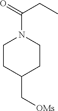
C1CC(C[OMs])CCN1C(=O)CC
